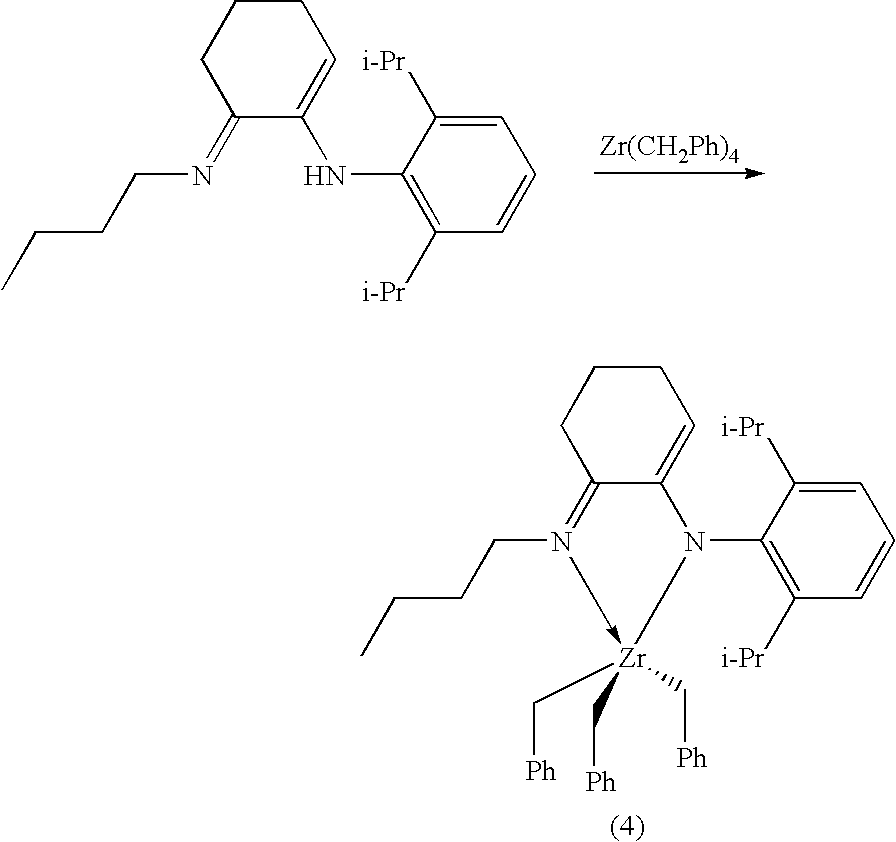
C1CCC2=N(CCCC)->[Zr](C[Ph])(C[Ph])(C[Ph])N(C3=C([i-Pr])C=CC=C3[i-Pr])C2=C1.[Zr(CH2Ph)4].C1(=NCCCC)C(NC2=C([i-Pr])C=CC=C2[i-Pr])=CCCC1
